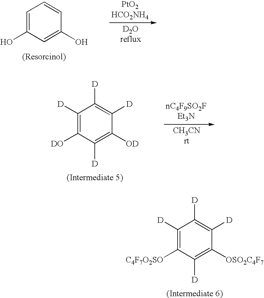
C1([D])=C([C4F7O2SO])C([D])=C([OSO2C4F7])C([D])=C1[D].C1=C(O)C=C(O)C=C1.C1([D])=C([DO])C([D])=C([OD])C([D])=C1[D]
